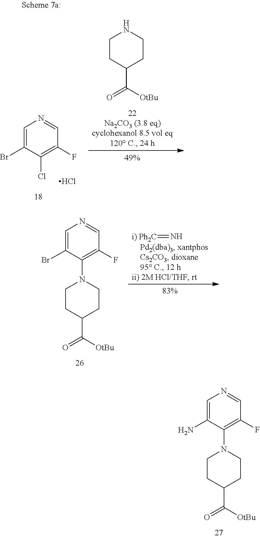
C1=C(N)C(N2CCC(C(=O)[OtBu])CC2)=C(F)C=N1.C1=C(Br)C(N2CCC(C(=O)[OtBu])CC2)=C(F)C=N1.[i) Ph2C]=N.C1=C(Br)C(Cl)=C(F)C=N1.Cl.O=C([OtBu])C1CCNCC1
